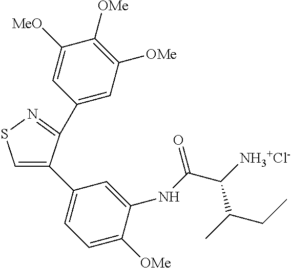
C1(C2=NSC=C2C2=CC=C([OMe])C(NC(C([NH3+Cl-])C(C)CC)=O)=C2)=CC([OMe])=C([OMe])C([MeO])=C1
